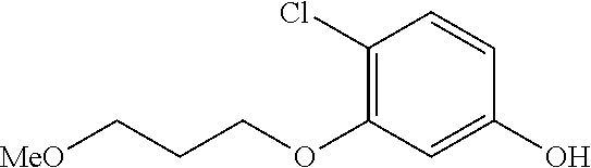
C1(Cl)=C(OCCC[MeO])C=C(O)C=C1
